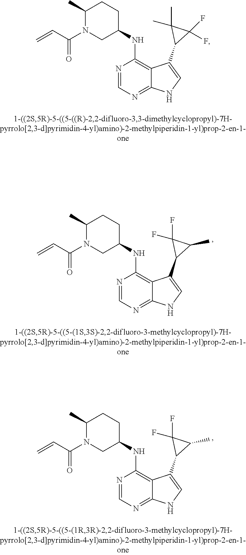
N1=CN=C2C(=C1NC1CCC(C)N(C(C=C)=O)C1)C(C1C(C)C1(F)F)=CN2.N1=CN=C2C(=C1NC1CCC(C)N(C(C=C)=O)C1)C(C1C(C)C1(F)F)=CN2.N1=CN=C2C(=C1NC1CCC(C)N(C(C=C)=O)C1)C(C1C(F)(F)C1(C)C)=CN2
